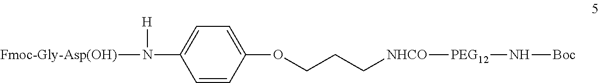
[Fmoc-Gly-Asp(OH)]N([H])C1=CC=C(OCCC[NHCO][PEG12]N[Boc])C=C1
